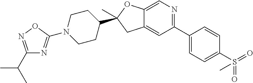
C12=CC(C3=CC=C(S(C)(=O)=O)C=C3)=NC=C1OC(C)(C1CCN(C3=NC(C(C)C)=NO3)CC1)C2
